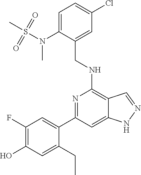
C1=C(N(S(C)(=O)=O)C)C(CNC2=C3C(=CC(C4=CC(F)=C(O)C=C4CC)=N2)NN=C3)=CC(Cl)=C1
